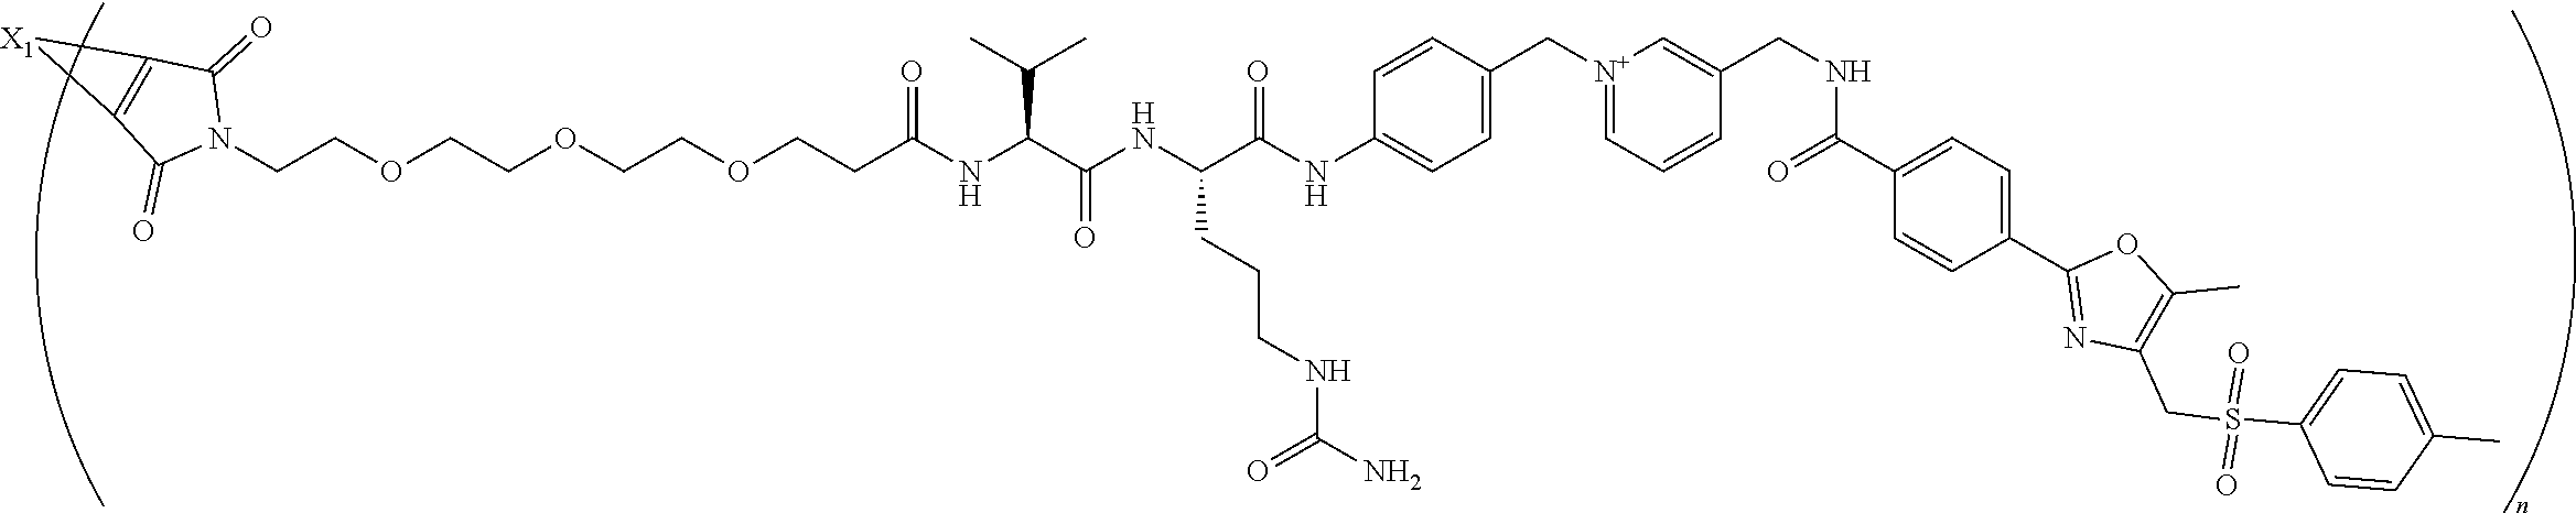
C(COCCOCCOCCC(NC(C(NC(C(NC1=CC=C(C[N+]2=CC=CC(CNC(=O)C3=CC=C(C4=NC(CS(C5=CC=C(C)C=C5)(=O)=O)=C(C)O4)C=C3)=C2)C=C1)=O)CCCNC(=O)N)=O)C(C)C)=O)N1C(=O)C2=C(C1=O)[X1]2
